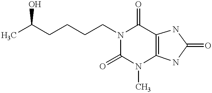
CC(CCCCN1C(=O)C2=C(N(C)C1=O)NC(=O)N2)O
